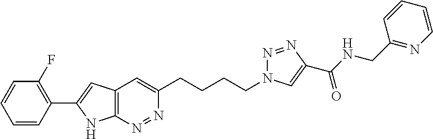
C12=C(N=NC(CCCCN3N=NC(C(NCC4=NC=CC=C4)=O)=C3)=C1)NC(C1=C(F)C=CC=C1)=C2
